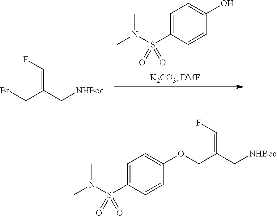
C1=C(S(N(C)C)(=O)=O)C=CC(O)=C1.C(C(C[NHBoc])=CF)Br.C(C(C[NHBoc])=CF)OC1=CC=C(S(N(C)C)(=O)=O)C=C1
